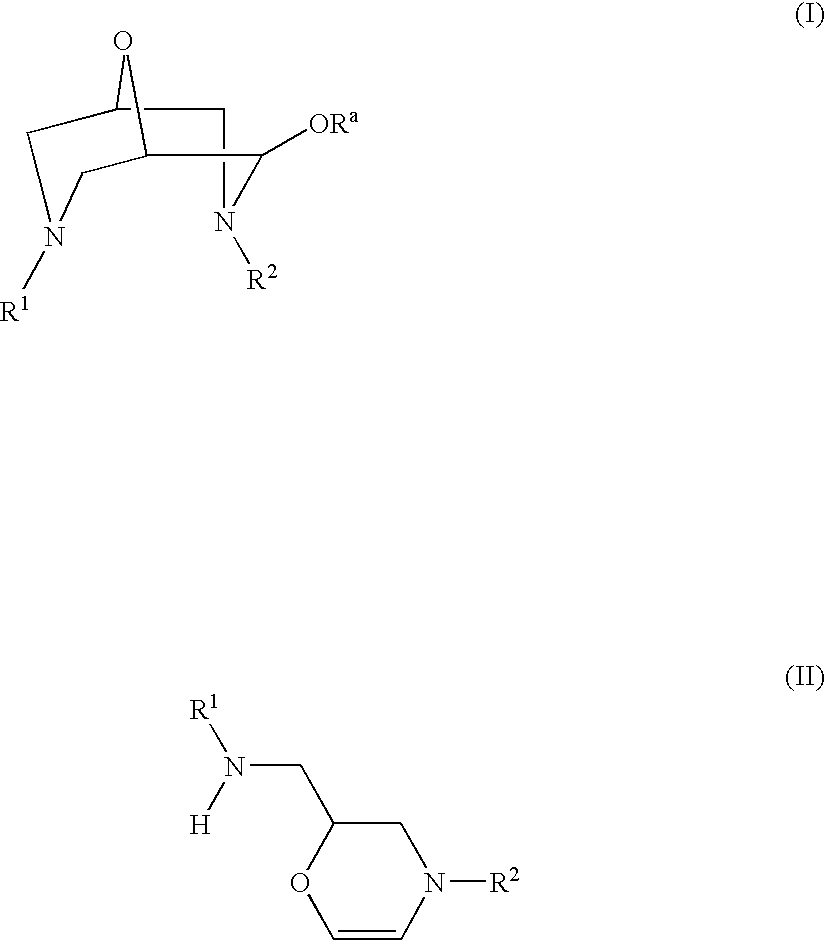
C12CN([R1])CC(O1)C([ORa])N([R2])C2.C1C(CN([H])[R1])OC=CN1[R2]
